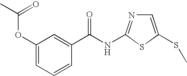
C1(OC(C)=O)=CC=CC(C(NC2=NC=C(SC)S2)=O)=C1
